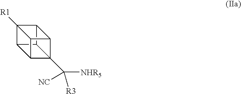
C12([R1])C3C4C5(C([NHR5])([R3])[NC])C(C14)C2C53
